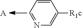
C1=NC=C([R1c])C=C1.[A]
